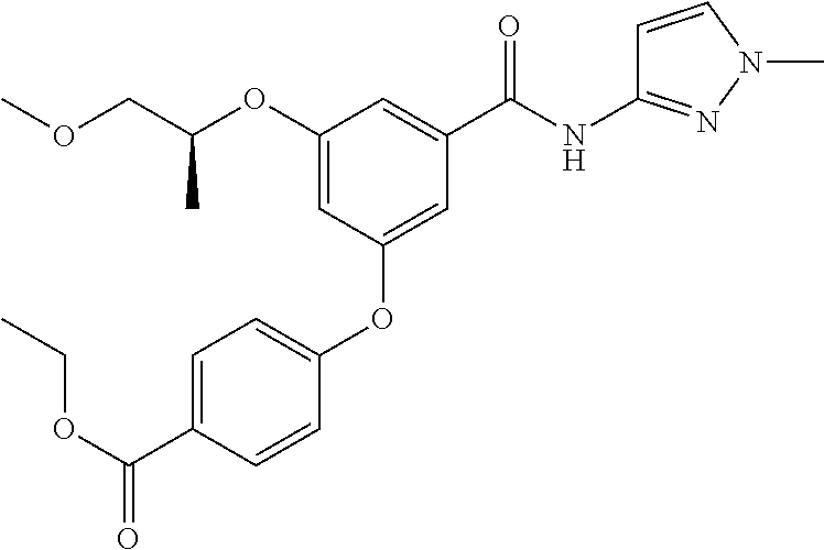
C1(OC(COC)C)=CC(OC2=CC=C(C(OCC)=O)C=C2)=CC(C(=O)NC2=NN(C)C=C2)=C1
